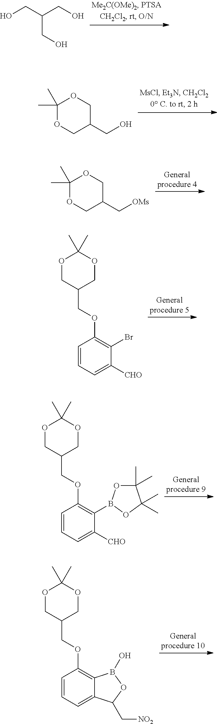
OCC(CO)CO.C1(C)(C)OCC(CO)CO1.C1(C)(C)OCC(C[OMs])CO1.O1CC(COC2=C(Br)C([CHO])=CC=C2)COC1(C)C.O1CC(COC2=C(B3OC(C)(C)C(C)(C)O3)C([CHO])=CC=C2)COC1(C)C.O1CC(COC2=C3C(=CC=C2)C(C[NO2])OB3O)COC1(C)C
